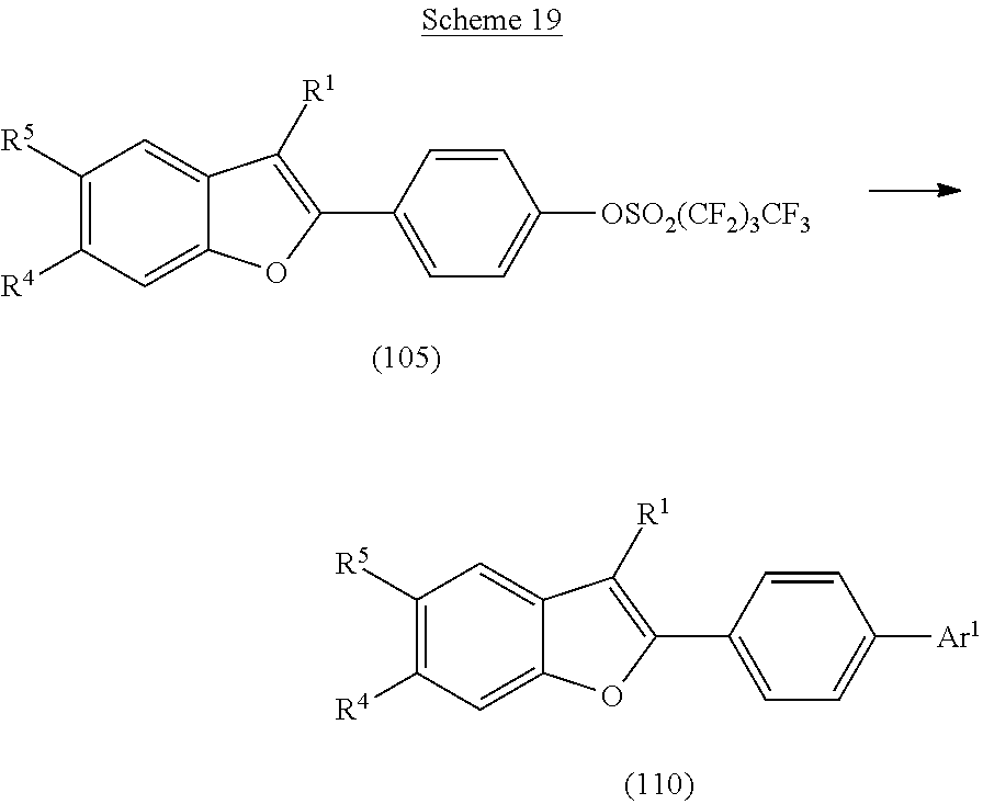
C1([R5])=C([R4])C=C2C(=C1)C([R1])=C(C1=CC=C([Ar1])C=C1)O2.C1([R5])=C([R4])C=C2C(=C1)C([R1])=C(C1=CC=C([OSO2(CF2)3CF3])C=C1)O2
